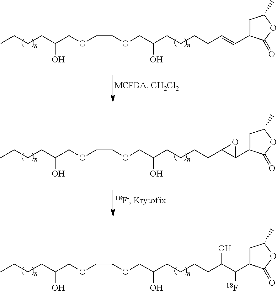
CCCCC(COCCOCC(CCCCC=CC1=CC(C)OC1=O)O)O.CCCCC(COCCOCC(CCCCC1C(C2=CC(C)OC2=O)O1)O)O.CCCCC(COCCOCC(CCCCC(C(C1=CC(C)OC1=O)[18F])O)O)O
